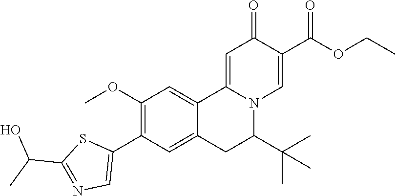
N1=C(C(O)C)SC(C2=C(OC)C=C3C4=CC(=O)C(C(=O)OCC)=CN4C(C(C)(C)C)CC3=C2)=C1
